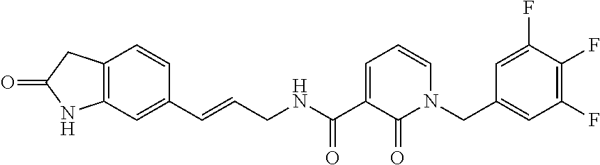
C12=C(C=C(C=CCNC(C3=CC=CN(CC4=CC(F)=C(F)C(F)=C4)C3=O)=O)C=C1)NC(=O)C2
